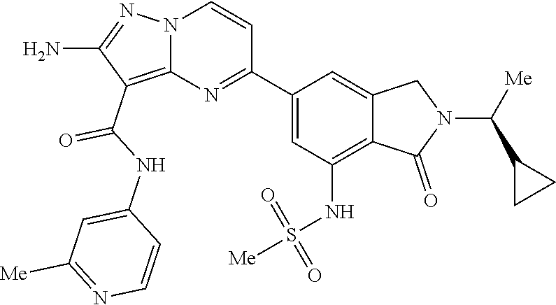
C1(N)=NN2C(=C1C(NC1=CC([Me])=NC=C1)=O)N=C(C1=CC(NS(=O)(=O)[Me])=C3C(=C1)CN(C(C1CC1)[Me])C3=O)C=C2
